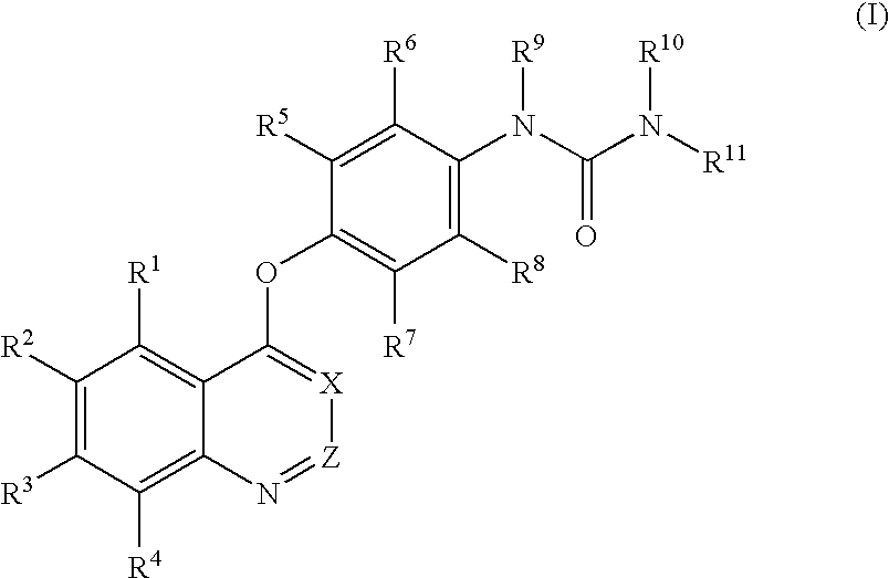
C1([R2])=C([R3])C([R4])=C2C(=C1[R1])C(OC1=C([R7])C([R8])=C(N(C(=O)N([R11])[R10])[R9])C([R6])=C1[R5])=[X][Z]=N2
